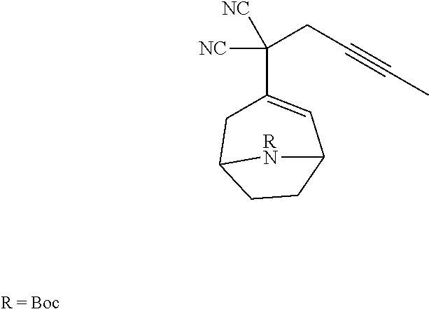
C(C1=CC2CCC(C1)[RN]2)([NC])(CC#CC)[NC]
